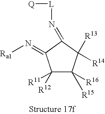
N([L][Q])=C1C([R14])([R13])C([R15])([R16])C([R12])([R11])C1=N[Ra1]
